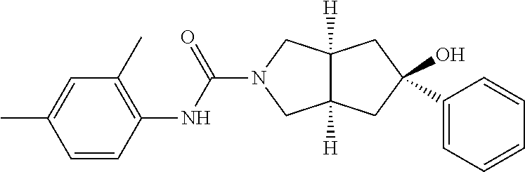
O=C(N1CC2([H])C([H])(C1)CC(O)(C1=CC=CC=C1)C2)NC1=C(C)C=C(C)C=C1
